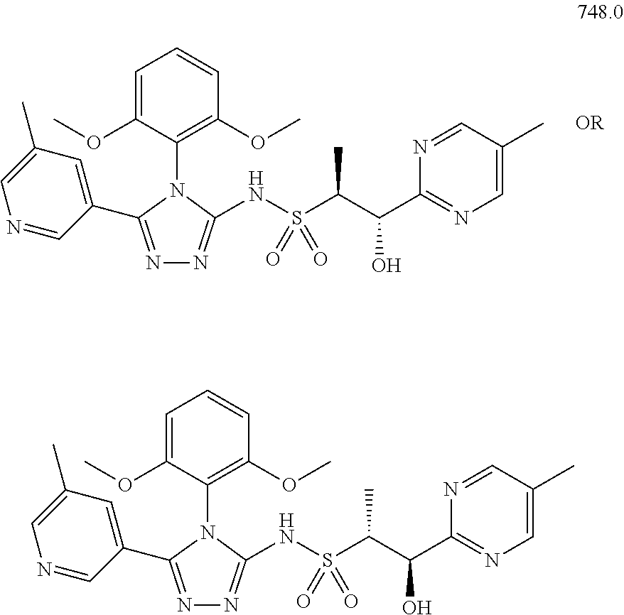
N1(C2=C(OC)C=CC=C2OC)C(C2=CC(C)=CN=C2)=NN=C1NS(C(C(C1=NC=C(C)C=N1)O)C)(=O)=O.N1(C2=C(OC)C=CC=C2OC)C(C2=CC(C)=CN=C2)=NN=C1NS(C(C(C1=NC=C(C)C=N1)O)C)(=O)=O
